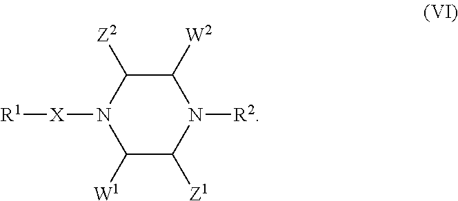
C1([W2])C([Z2])N([X][R1])C([W1])C([Z1])N1[R2]
